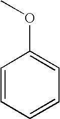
O(C1=CC=CC=C1)C
